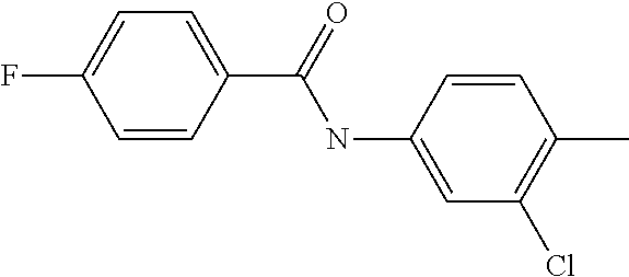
C1=CC(C(=O)NC2=CC(Cl)=C(C)C=C2)=CC=C1F
